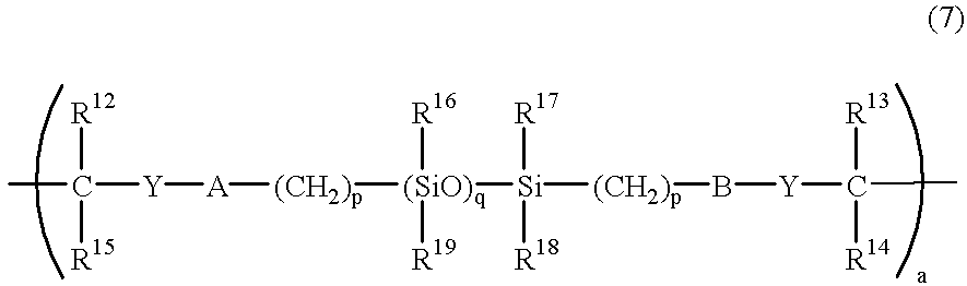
C([R12])([R15])([Y][A][(CH2)p][(SiO)q]([Si]([(CH2)p]B[Y]C([R13])([R14])C)([R17])[R18])([R16])[R19])C
